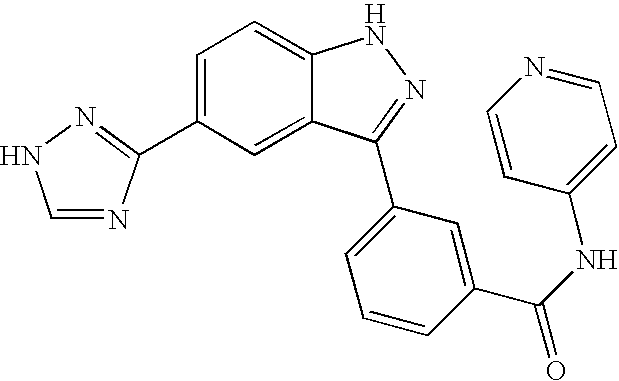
C1=C(C2=NNC=N2)C=C2C(=C1)NN=C2C1=CC=CC(C(NC2=CC=NC=C2)=O)=C1
